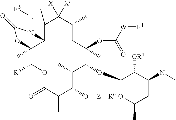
C12(C)C([R5])OC(=O)C(C)C(O[Z][R6])C(C)C(OC3OC(C)CC(N(C)C)C3[OR4])C(C)(OC(=O)[W][R1])CC(C)C([X])([X])C(C)C1N([L][R3])C(=O)O2
